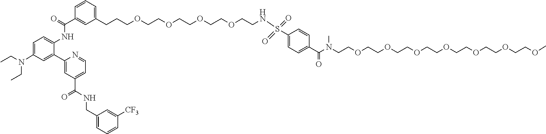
C1=C(N(CC)CC)C=C(C2=CC(C(=O)NCC3=CC=CC([CF3])=C3)=CC=N2)C(NC(=O)C2=CC(CCCOCCOCCOCCOCCNS(C3=CC=C(C(N(CCOCCOCCOCCOCCOCCOCCOC)C)=O)C=C3)(=O)=O)=CC=C2)=C1
